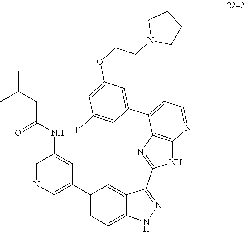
C1=NC=C(C2=CC=C3C(=C2)C(C2=NC4=C(N2)N=CC=C4C2=CC(OCCN4CCCC4)=CC(F)=C2)=NN3)C=C1NC(CC(C)C)=O
